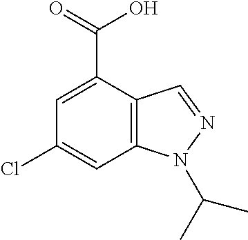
OC(=O)C1=CC(Cl)=CC2=C1C=NN2C(C)C
